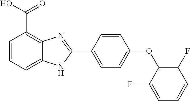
C1=C(C2=NC3=C(C(O)=O)C=CC=C3N2)C=CC(OC2=C(F)C=CC=C2F)=C1
